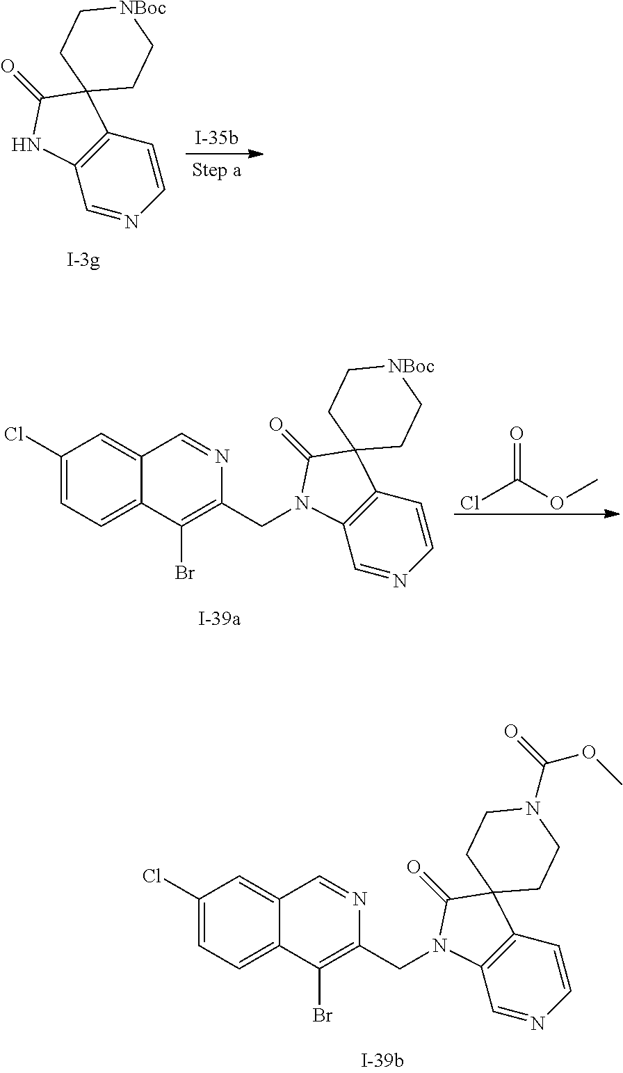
C1=NC=CC2=C1N(CC1=C(Br)C3=CC=C(Cl)C=C3C=N1)C(=O)C21CCN(C(OC)=O)CC1.C1=NC=CC2=C1NC(=O)C21CC[NBoc]CC1.C1=NC=CC2=C1N(CC1=C(Br)C3=CC=C(Cl)C=C3C=N1)C(=O)C21CC[NBoc]CC1.O=C(Cl)OC
